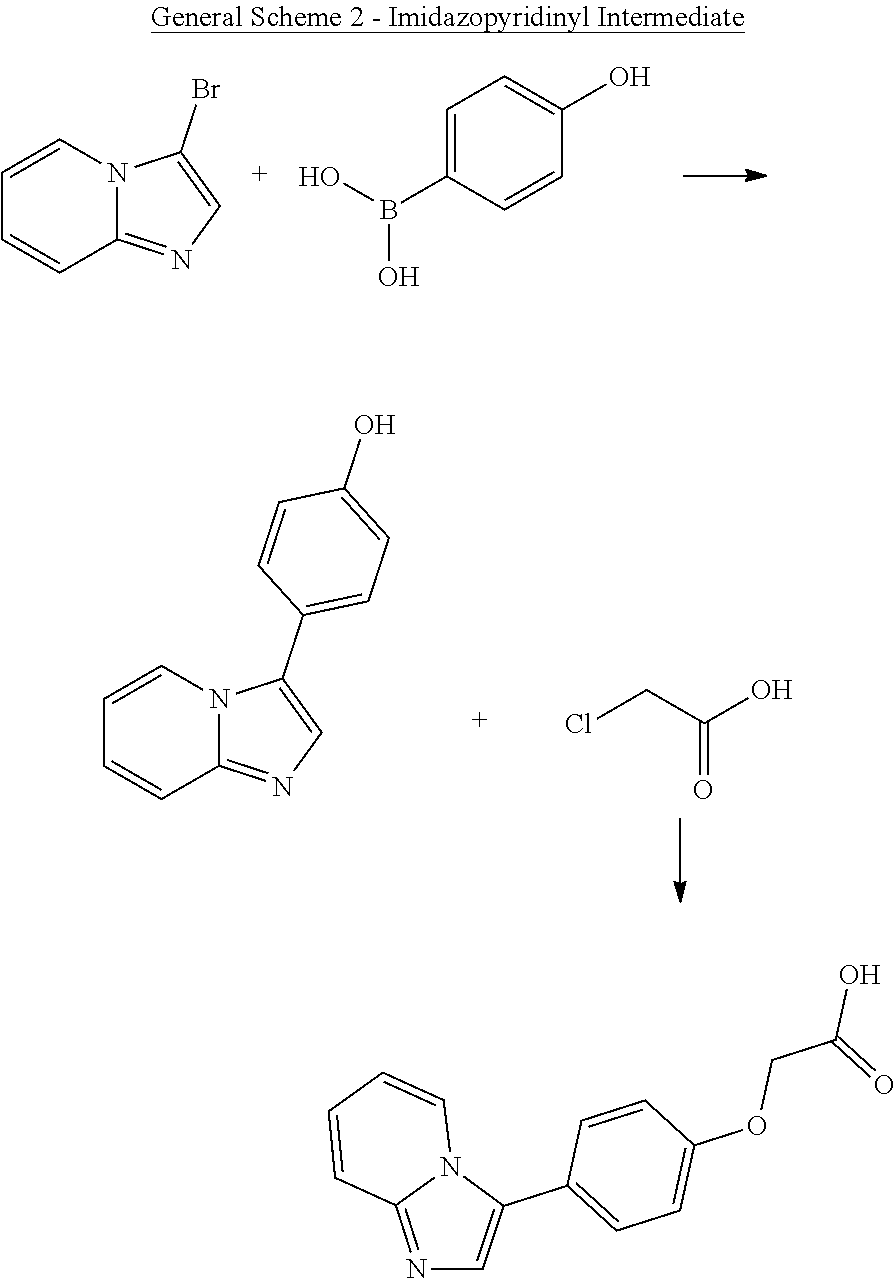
N12C(=NC=C1Br)C=CC=C2.C1=CC(B(O)O)=CC=C1O.C(C(=O)O)Cl.C12=NC=C(C3=CC=C(O)C=C3)N1C=CC=C2.C12=NC=C(C3=CC=C(OCC(O)=O)C=C3)N1C=CC=C2
